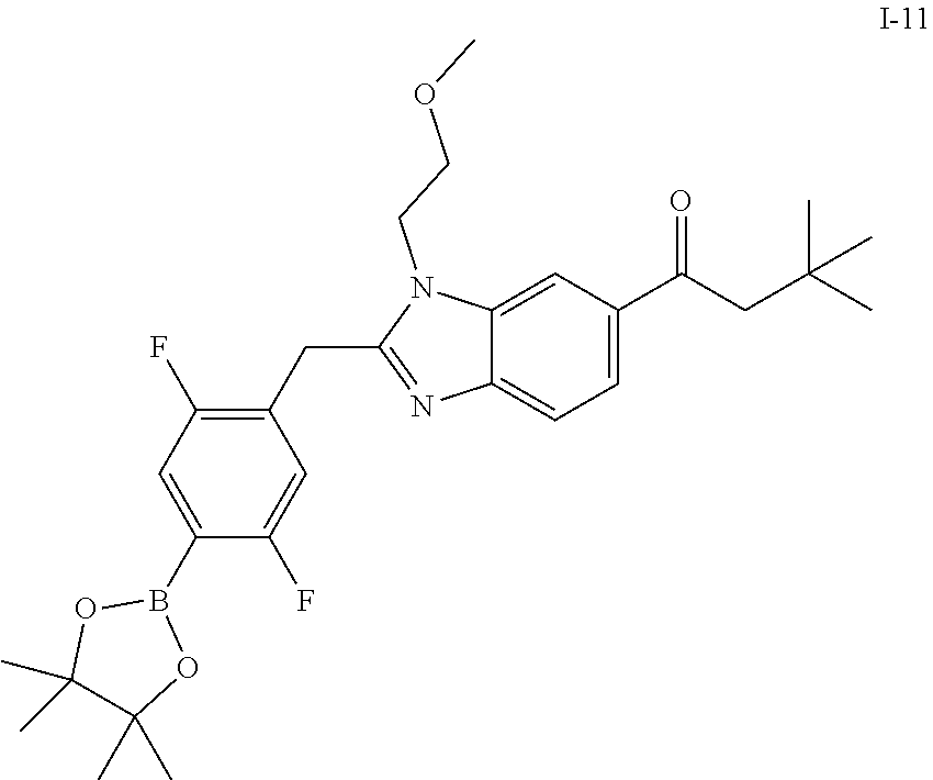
C1(CC2=NC3=CC=C(C(=O)CC(C)(C)C)C=C3N2CCOC)=C(F)C=C(B2OC(C)(C)C(C)(C)O2)C(F)=C1
